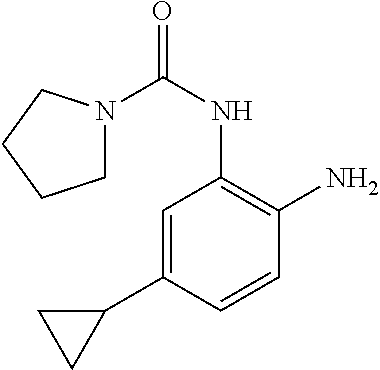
N1(C(NC2=C(N)C=CC(C3CC3)=C2)=O)CCCC1
